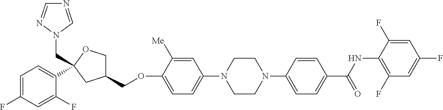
C1=C(F)C=C(F)C(C2(CN3C=NC=N3)OCC(COC3=CC=C(N4CCN(C5=CC=C(C(NC6=C(F)C=C(F)C=C6F)=O)C=C5)CC4)C=C3[Me])C2)=C1
